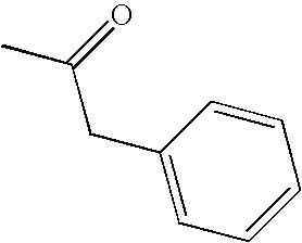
CC(CC1=CC=CC=C1)=O
